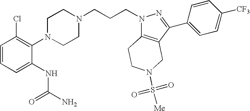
C1=CC=C(NC(N)=O)C(N2CCN(CCCN3C4=C(C(C5=CC=C([CF3])C=C5)=N3)CN(S([Me])(=O)=O)CC4)CC2)=C1Cl
